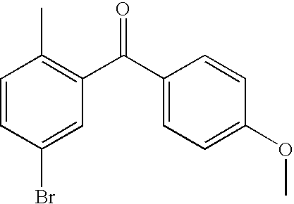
C1=CC(Br)=CC(C(C2=CC=C(OC)C=C2)=O)=C1C
